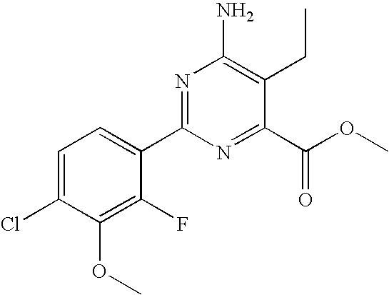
C1=C(Cl)C(OC)=C(F)C(C2=NC(N)=C(CC)C(C(OC)=O)=N2)=C1
